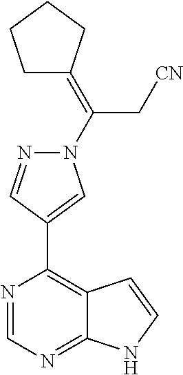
N1(C(C[CN])=C2CCCC2)N=CC(C2=C3C(=NC=N2)NC=C3)=C1
